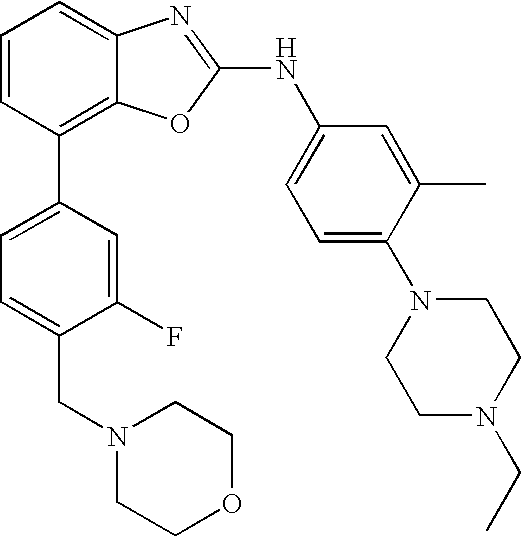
C1=CC(C2=CC=C(CN3CCOCC3)C(F)=C2)=C2C(=C1)N=C(NC1=CC=C(N3CCN(CC)CC3)C(C)=C1)O2
